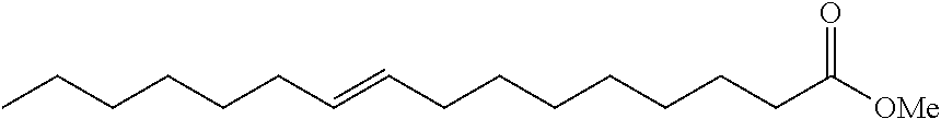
C(CC=CCCCCCCCC([OMe])=O)CCCC
